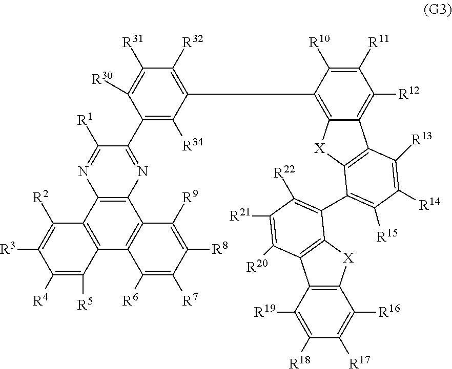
C12=C(C3=C(C4=C1C([R9])=C([R8])C([R7])=C4[R6])C([R5])=C([R4])C([R3])=C3[R2])N=C([R1])C(C1=C([R34])C(C3=C4C(=C([R12])C([R11])=C3[R10])C3=C([X]4)C(C4=C([R22])C([R21])=C([R20])C5=C4[X]C4=C5C([R19])=C([R18])C([R17])=C4[R16])=C([R15])C([R14])=C3[R13])=C([R32])C([R31])=C1[R30])=N2
